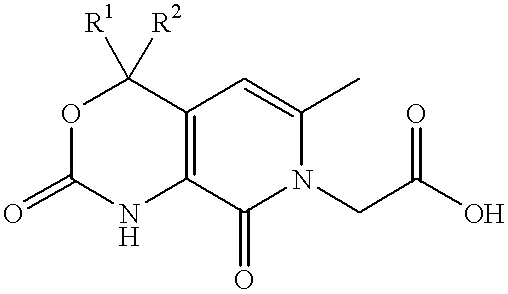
O1C(=O)NC2=C(C1([R1])[R2])C=C(C)N(CC(=O)O)C2=O
